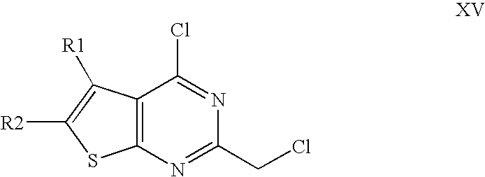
C12=C(N=C(CCl)N=C1Cl)SC([R2])=C2[R1]
